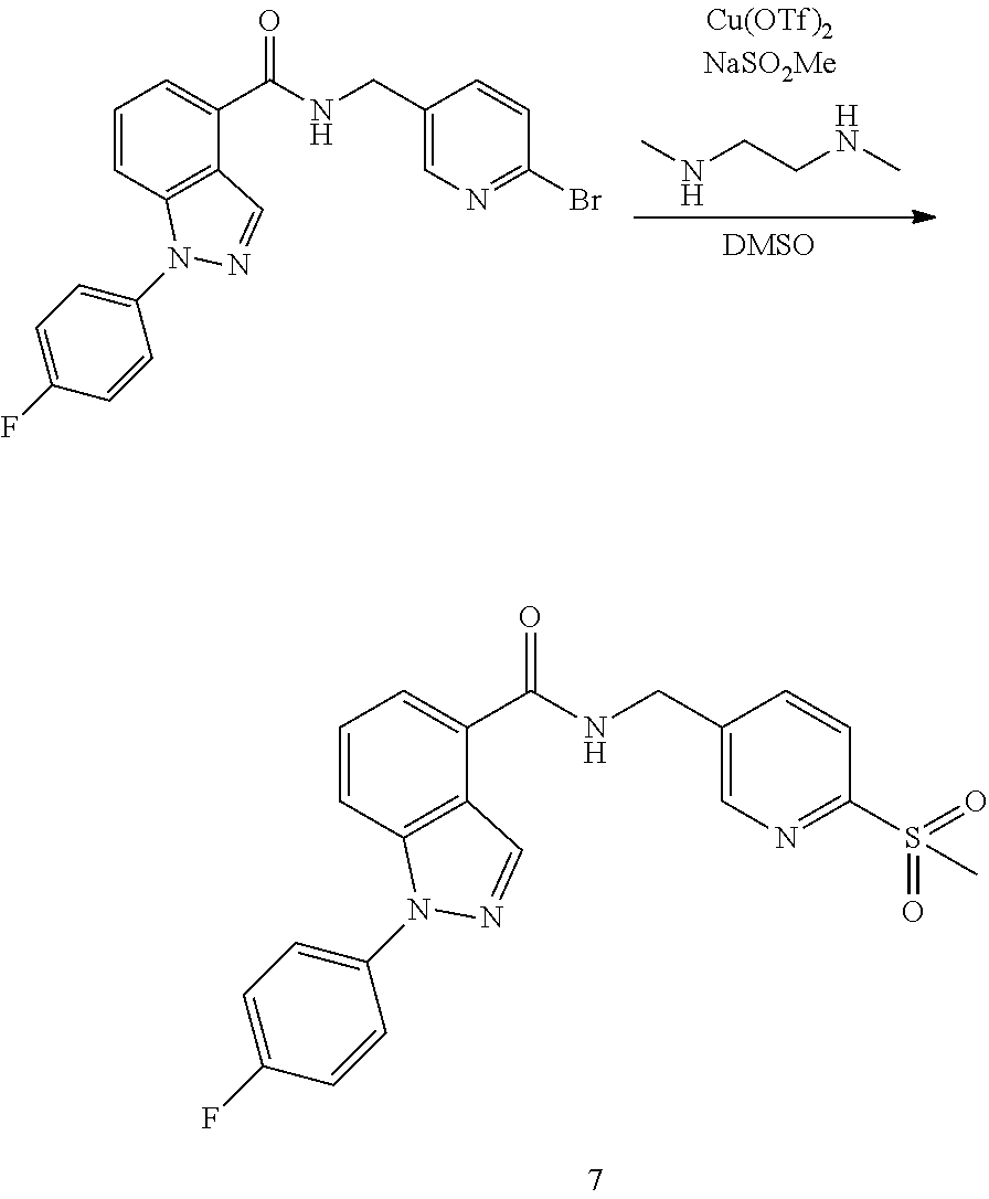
C1=CC2=C(C(C(NCC3=CN=C(S(=O)(=O)C)C=C3)=O)=C1)C=NN2C1=CC=C(F)C=C1.C1=CC2=C(C(C(NCC3=CN=C(Br)C=C3)=O)=C1)C=NN2C1=CC=C(F)C=C1.CNCCNC
